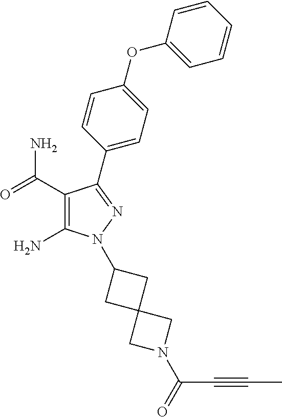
C1(C(=O)N)=C(N)N(C2CC3(C2)CN(C(C#CC)=O)C3)N=C1C1=CC=C(OC2=CC=CC=C2)C=C1
